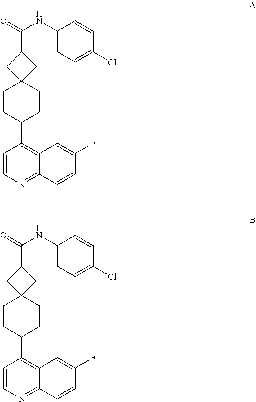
C12=NC=CC(C3CCC4(CC3)CC(C(=O)NC3=CC=C(Cl)C=C3)C4)=C1C=C(F)C=C2.C12=NC=CC(C3CCC4(CC3)CC(C(=O)NC3=CC=C(Cl)C=C3)C4)=C1C=C(F)C=C2
